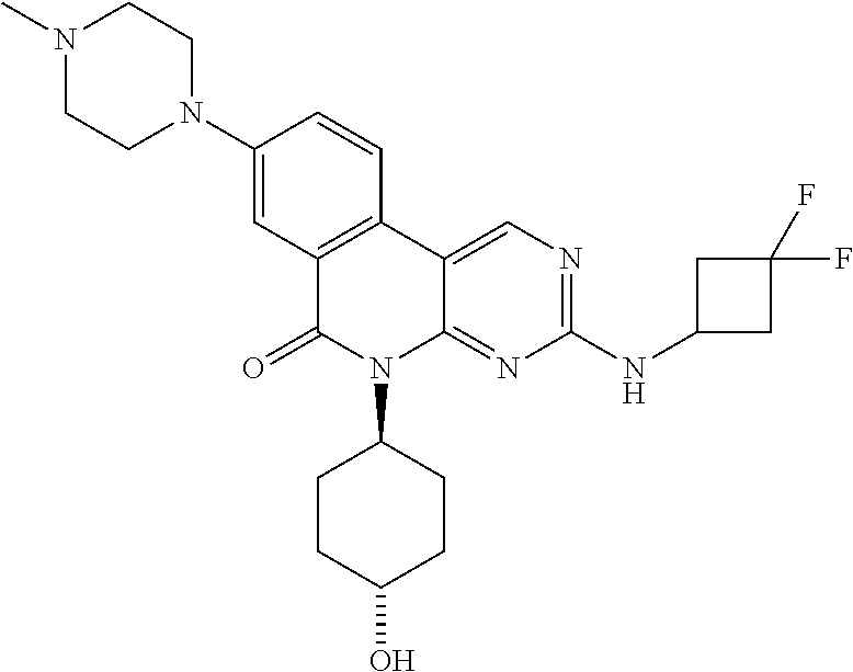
C1(N2CCN(C)CC2)=CC2=C(C=C1)C1=CN=C(NC3CC(F)(F)C3)N=C1N(C1CCC(O)CC1)C2=O
